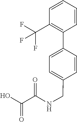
OC(=O)C(=O)NCC1=CC=C(C2=C(C(F)(F)F)C=CC=C2)C=C1
